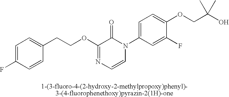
C1(CCOC2=NC=CN(C3=CC=C(OCC(O)(C)C)C(F)=C3)C2=O)=CC=C(F)C=C1
